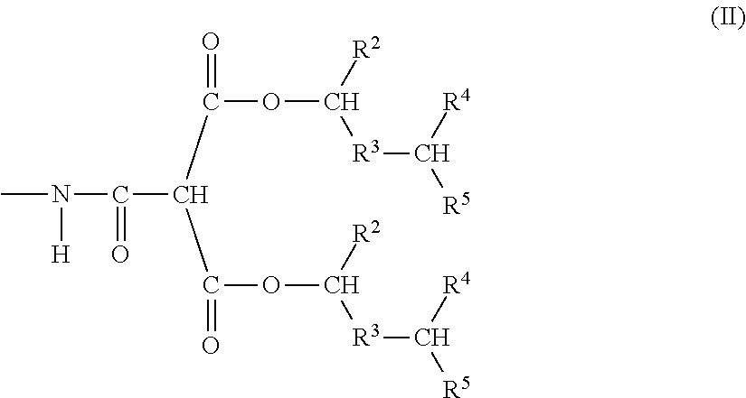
CN([H])C(=O)C(C(OC([R2])[R3]C([R4])[R5])=O)C(OC([R2])[R3]C([R4])[R5])=O
